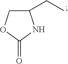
C1(CC)COC(=O)N1
